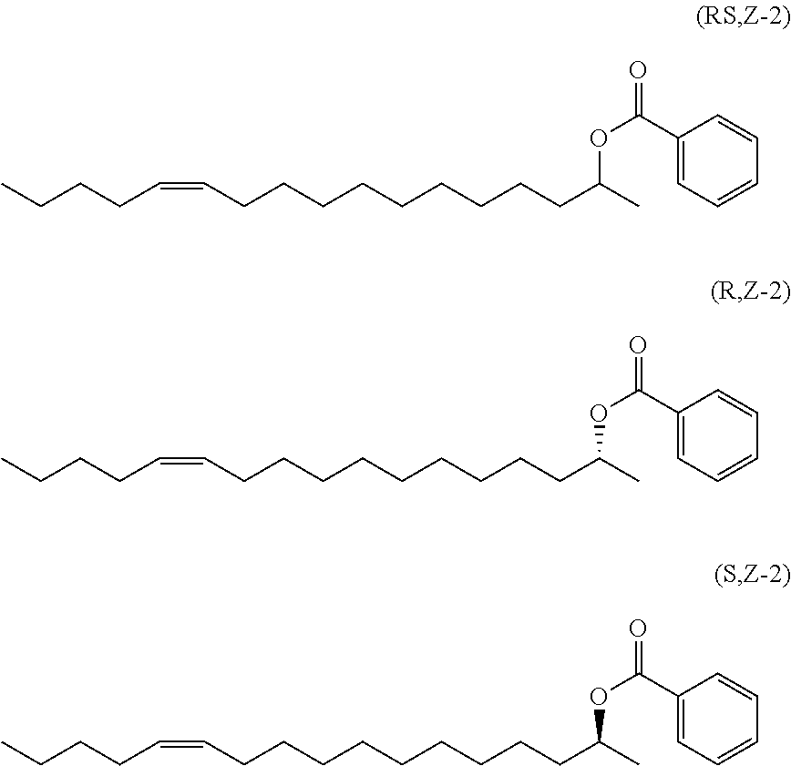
C(CCC=CCCCCCCCCCC(C)OC(=O)C1=CC=CC=C1)C.C(CCC=CCCCCCCCCCC(C)OC(=O)C1=CC=CC=C1)C.C(CCC=CCCCCCCCCCC(C)OC(=O)C1=CC=CC=C1)C
